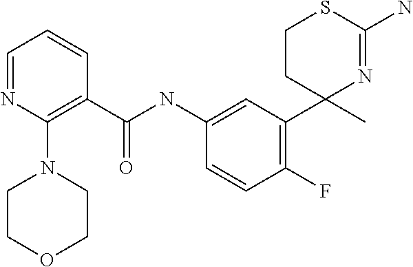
C1(NC(=O)C2=C(N3CCOCC3)N=CC=C2)=CC(C2(C)N=C(N)SCC2)=C(F)C=C1
